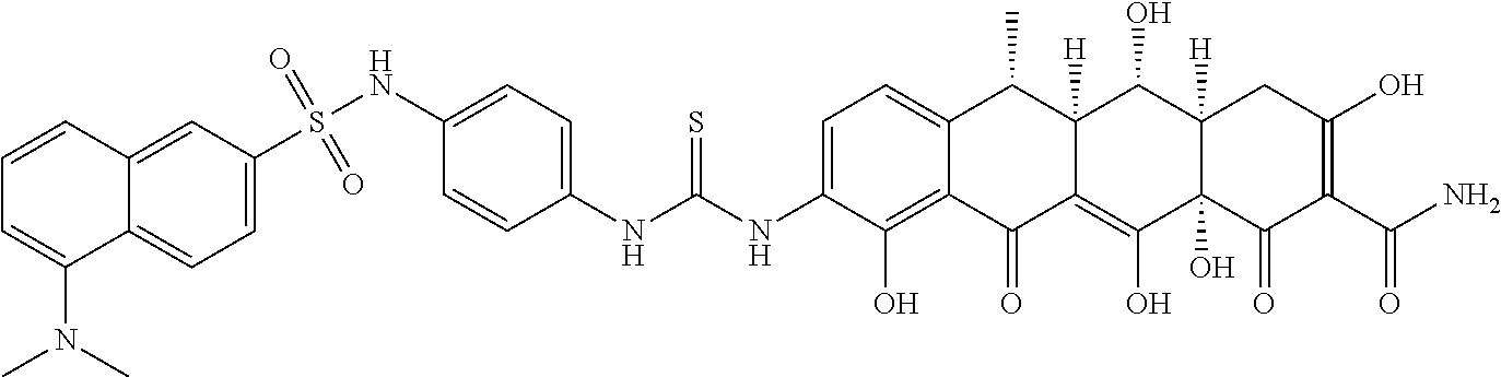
C1=C(NC(NC2=CC=C(NS(C3=CC=C4C(=C3)C=CC=C4N(C)C)(=O)=O)C=C2)=S)C(O)=C2C(=C1)C(C)C1([H])C(=C(O)C3(O)C([H])(C1O)CC(O)=C(C(N)=O)C3=O)C2=O
